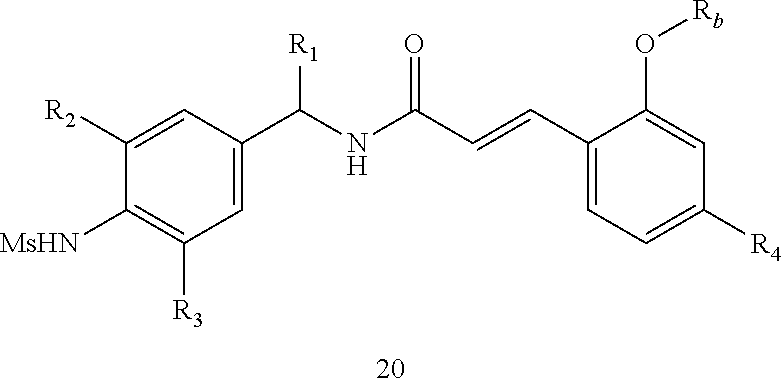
C1([MsHN])=C([R3])C=C(C(NC(C=CC2=CC=C([R4])C=C2O[Rb])=O)[R1])C=C1[R2]
